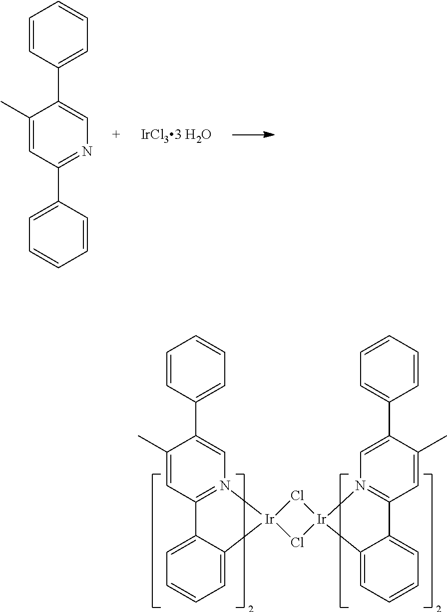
C1=CC=CC(C2=NC=C(C3=CC=CC=C3)C(C)=C2)=C1.C1=CC=C2C(=C1)C1=N(C=C(C3=CC=CC=C3)C(C)=C1)[Ir]21Cl[Ir]2(C3=CC=CC=C3C3=N2C=C(C2=CC=CC=C2)C(C)=C3)Cl1
